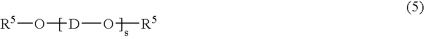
[R5]O[D]O[R5]
